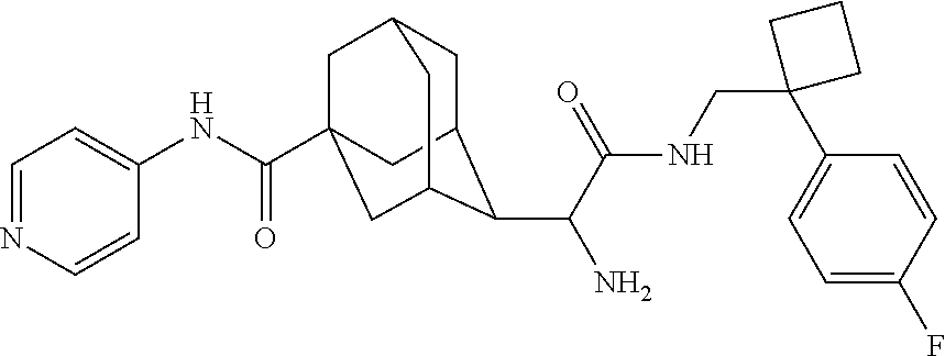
C1C2C(C(C(NCC3(C4=CC=C(F)C=C4)CCC3)=O)N)C3CC(C(NC4=CC=NC=C4)=O)(CC1C3)C2
